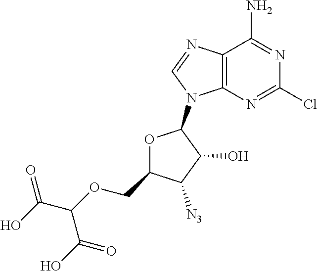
C12=C(N=CN1C1OC(COC(C(O)=O)C(O)=O)C([N3])C1O)C(N)=NC(Cl)=N2
